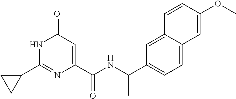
C1(=O)C=C(C(NC(C2=CC=C3C(=C2)C=CC(OC)=C3)C)=O)N=C(C2CC2)N1
